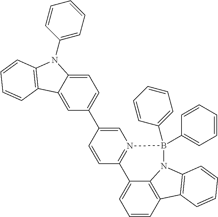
C1=CC2=C3C(=C1)C1=N(C=C(C4=CC=C5C(=C4)C4=C(N5C5=CC=CC=C5)C=CC=C4)C=C1)B(C1=CC=CC=C1)(C1=CC=CC=C1)N3C1=C2C=CC=C1
